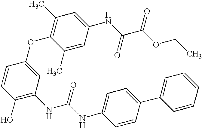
C1(O)=C(NC(=O)NC2=CC=C(C3=CC=CC=C3)C=C2)C=C(OC2=C(C)C=C(NC(C(OCC)=O)=O)C=C2C)C=C1
